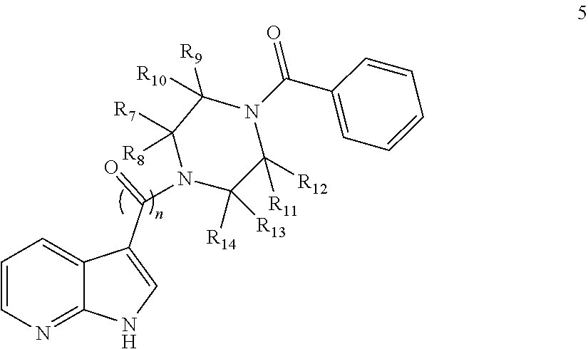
C1=CN=C2C(=C1)C(C(=O)N1C([R8])([R7])C([R9])([R10])N(C(=O)C3=CC=CC=C3)C([R12])([R11])C1([R14])[R13])=CN2
